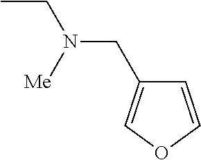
CCN(CC1=COC=C1)[Me]
